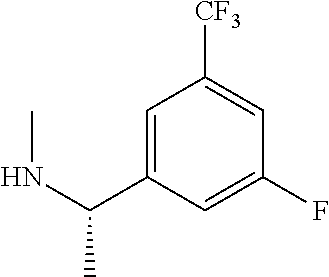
C1=C(C(NC)C)C=C(F)C=C1[CF3]
